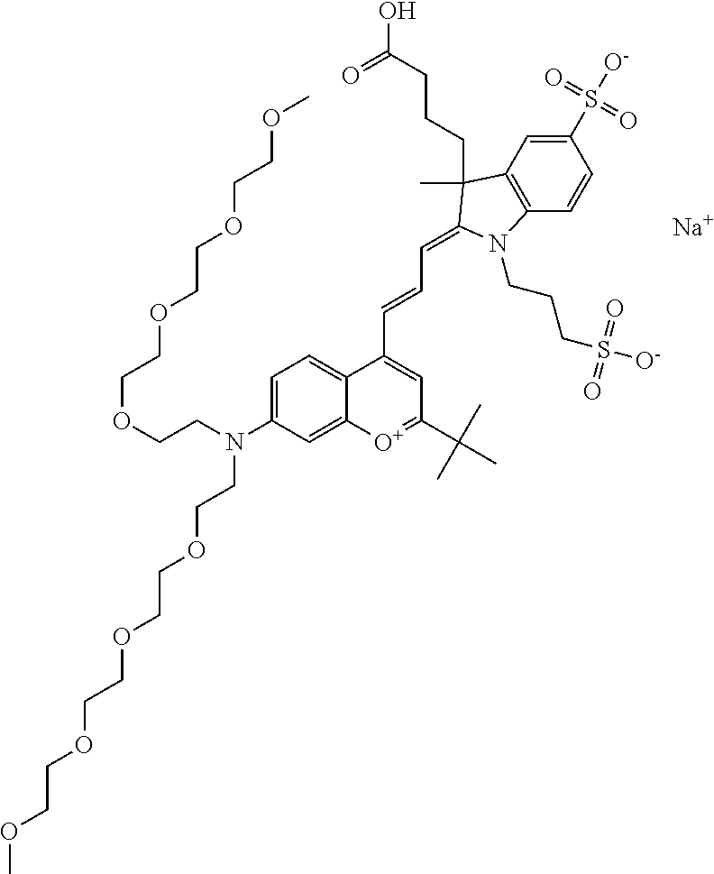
C1=C(N(CCOCCOCCOCCOC)CCOCCOCCOCCOC)C=C2C(=C1)C(C=CC=C1C(C)(CCCC(=O)O)C3=C(C=CC(S([O-])(=O)=O)=C3)N1CCCS([O-])(=O)=O)=CC(C(C)(C)C)=[O+]2.[Na]
